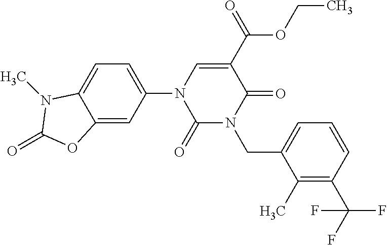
C1(=O)N(CC2=CC=CC(C(F)(F)F)=C2C)C(=O)C(C(OCC)=O)=CN1C1=CC=C2C(=C1)OC(=O)N2C
